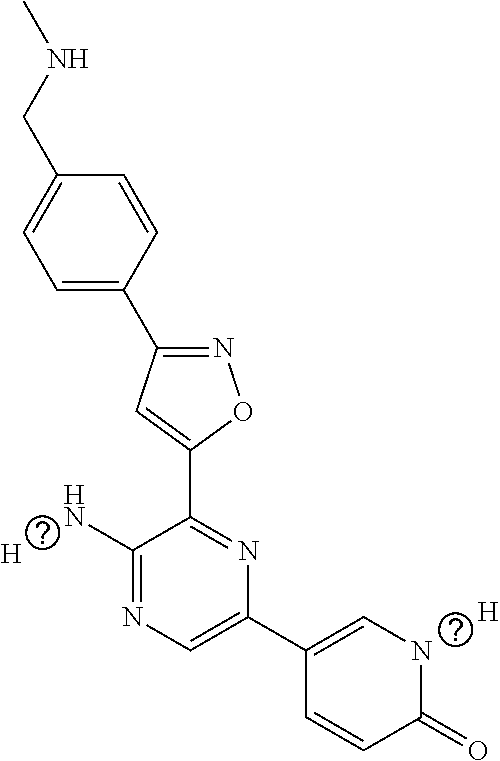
C1=C(C2=NOC(C3=NC(C4=CNC(=O)C=C4)=CN=C3N)=C2)C=CC(CNC)=C1.[H].[H]
